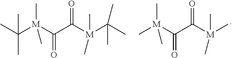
C[M](C(C([M](C)(C)C)=O)=O)(C)C.C(C)(C)([M](C(C([M](C(C)(C)C)(C)C)=O)=O)(C)C)C
